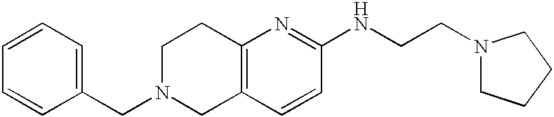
C1(CN2CC3=C(CC2)N=C(NCCN2CCCC2)C=C3)=CC=CC=C1
